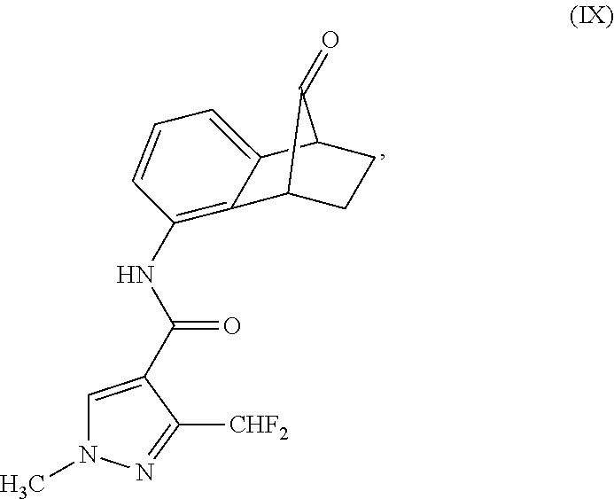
C12CCC(C1=O)C1=CC=CC(NC(=O)C3=CN(C)N=C3[CHF2])=C21
